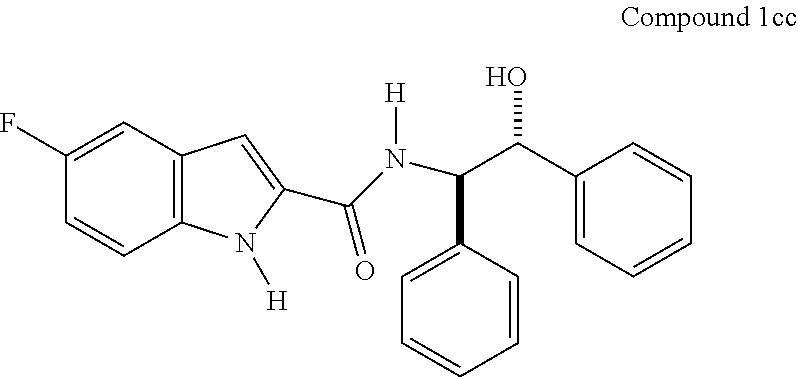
C1(F)=CC2=C(C=C1)N([H])C(C(N(C(C(C1=CC=CC=C1)O)C1=CC=CC=C1)[H])=O)=C2
